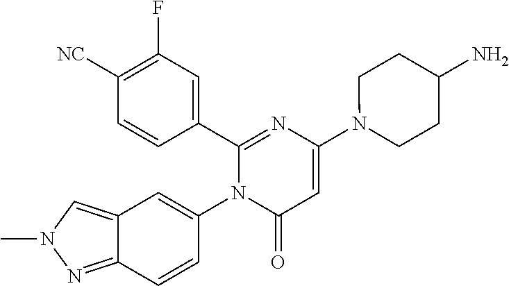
C1(C2=CC(F)=C([CN])C=C2)=NC(N2CCC(N)CC2)=CC(=O)N1C1=CC2=CN(C)N=C2C=C1
